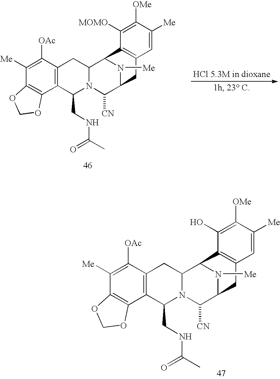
C12=C(C([OAc])=C([Me])C3=C1OCO3)CC1N(C2CNC(=O)C)C([CN])C2N([Me])C1C1=C(C2)C=C([Me])C([OMe])=C1O.C12=C(C([OAc])=C([Me])C3=C1OCO3)CC1N(C2CNC(=O)C)C([CN])C2N([Me])C1C1=C(C2)C=C([Me])C([OMe])=C1[MOMO]
